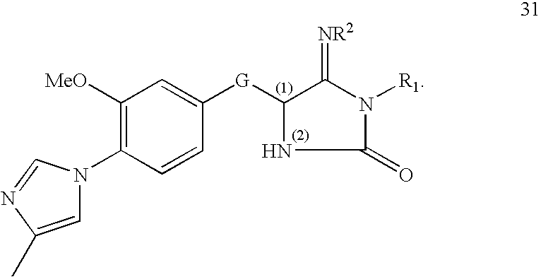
C1([MeO])=C(N2C=C(C)N=C2)C=CC([G]C2C(=[NR2])N([R1])C(=O)N2)=C1
